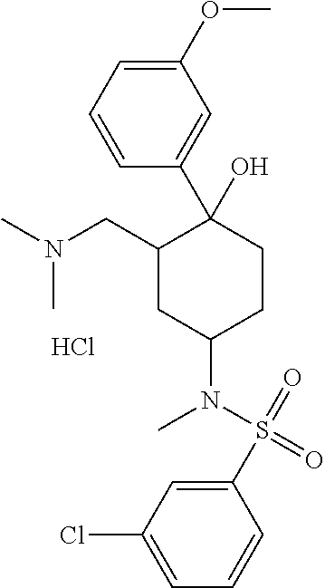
C1=C(S(=O)(=O)N(C)C2CC(CN(C)C)C(O)(C3=CC(OC)=CC=C3)CC2)C=CC=C1Cl.Cl
